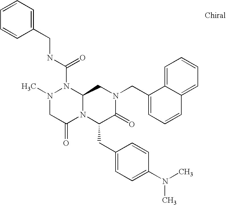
N(C(N1N(C)CC(=O)N2C1CN(CC1=CC=CC3=CC=CC=C13)C(=O)C2CC1=CC=C(N(C)C)C=C1)=O)CC1=CC=CC=C1
